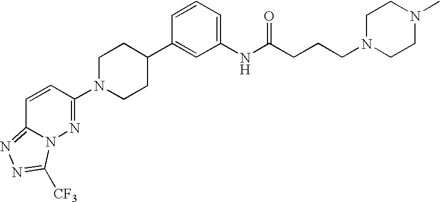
C1=CC(N2CCC(C3=CC(NC(CCCN4CCN(C)CC4)=O)=CC=C3)CC2)=NN2C1=NN=C2[CF3]
